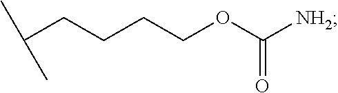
C(CCCCOC([NH2])=O)(C)C
